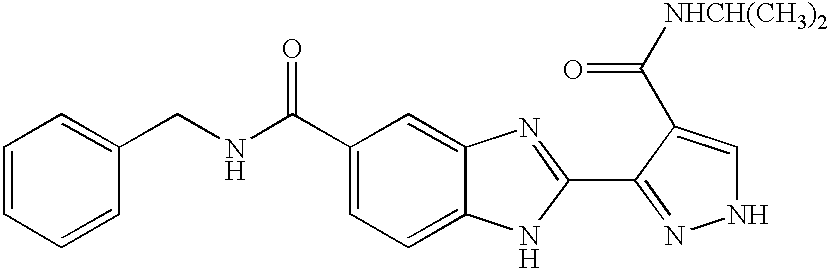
C1(C(NCC2=CC=CC=C2)=O)=CC=C2C(=C1)N=C(C1=NNC=C1C([NHCH(CH3)2])=O)N2
